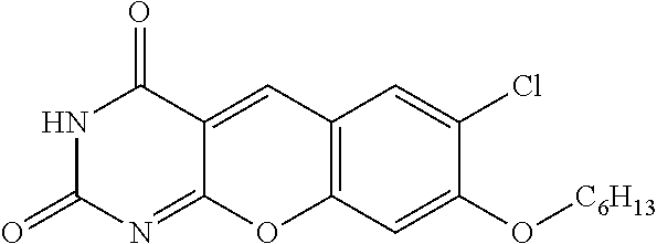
N1C(=O)N=C2C(=CC3=C(O2)C=C(O[C6H13])C(Cl)=C3)C1=O
